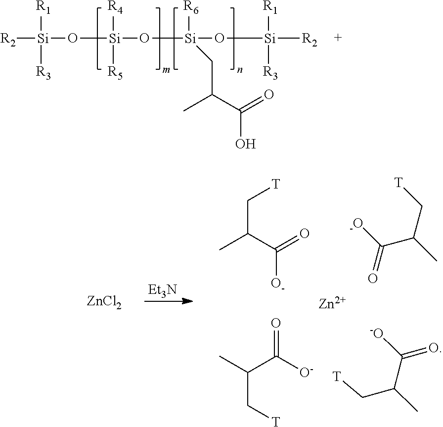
[R2][Si](O[Si](O[Si](O[Si]([R2])([R1])[R3])([R6])CC(C(O)=O)C)([R4])[R5])([R1])[R3].[Et3N].[O-]C(C(C)C[T])=O.O=C(C(C)C[T])[O-].O=C(C(C)C[T])[-O].O=C(C(C)C[T])[-O].[Zn].[ZnCl2]
